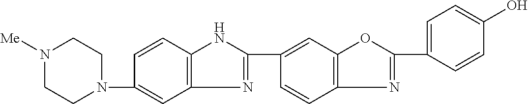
N1([Me])CCN(C2=CC3=C(C=C2)NC(C2=CC4=C(C=C2)N=C(C2=CC=C(O)C=C2)O4)=N3)CC1
